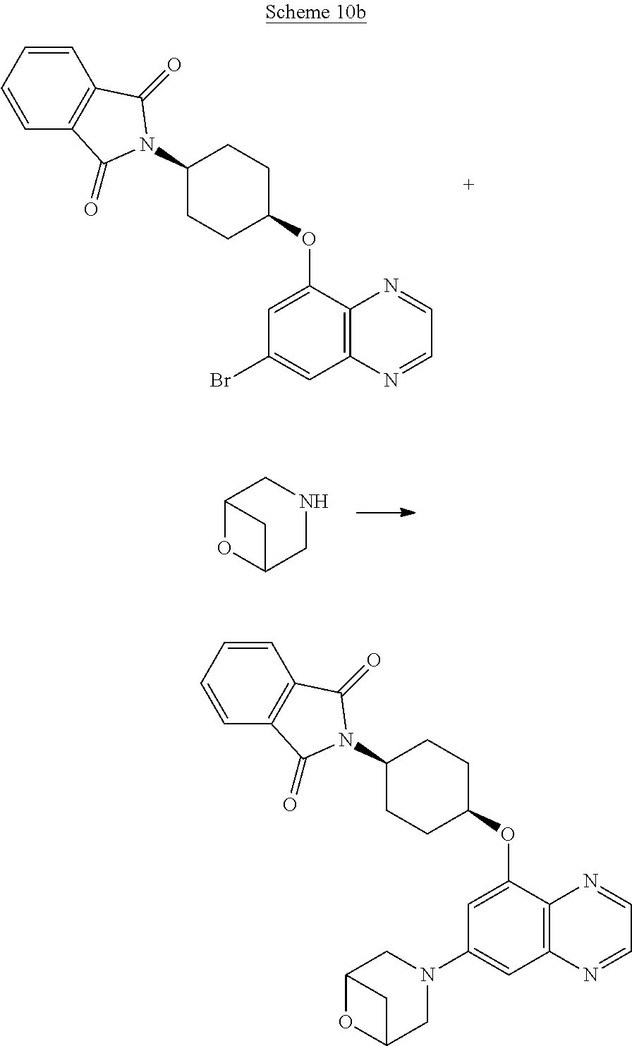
C1=CC2=C(C=C1)C(=O)N(C1CCC(OC3=CC(Br)=CC4=C3N=CC=N4)CC1)C2=O.C12OC(CNC1)C2.C1=CC2=C(C=C1)C(=O)N(C1CCC(OC3=CC(N4CC5OC(C4)C5)=CC4=C3N=CC=N4)CC1)C2=O
